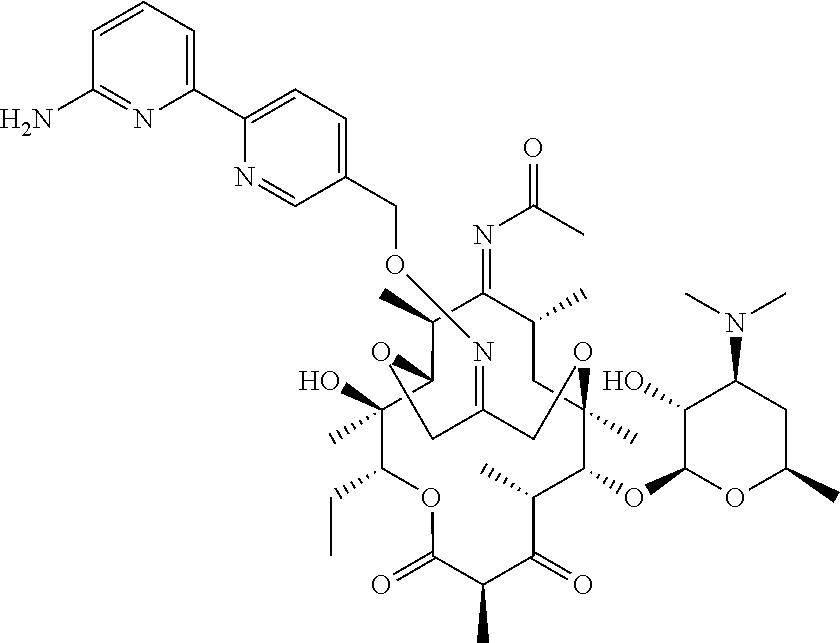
C1(C)(O)C(CC)OC(=O)C(C)C(=O)C(C)C(OC2OC(C)CC(N(C)C)C2O)C2(C)CC(C)C(=NC(C)=O)C(C)C1OCC(=NOCC1=CC=C(C3=CC=CC(N)=N3)N=C1)CO2
